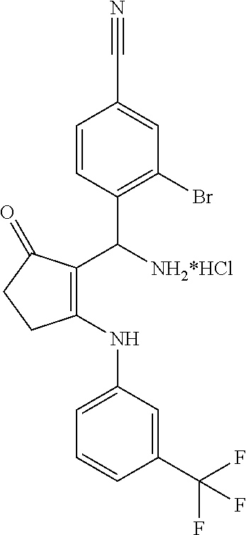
C1(C([NH2*HCl])C2=C(Br)C=C(C#N)C=C2)=C(NC2=CC=CC(C(F)(F)F)=C2)CCC1=O
